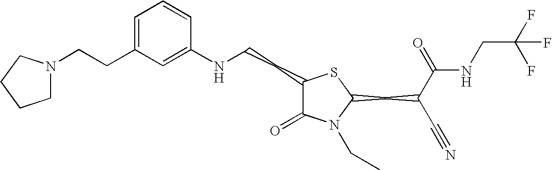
C1=C(CCN2CCCC2)C=C(NCCC2C(=O)N(CC)C(CC(C#N)C(=O)NCC(F)(F)F)S2)C=C1
